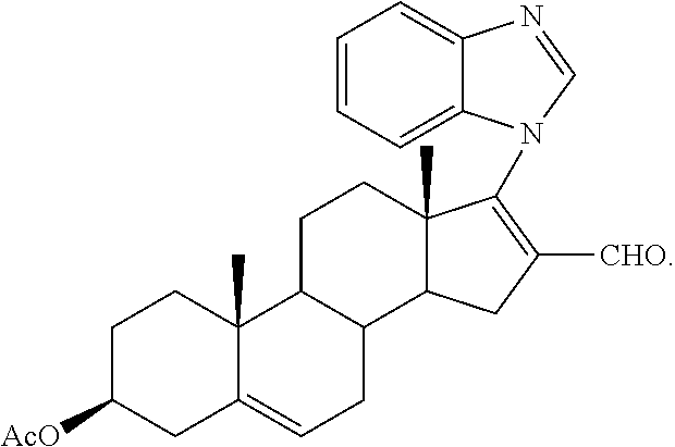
C1C([AcO])CC2=CCC3C(C2(C)C1)CCC1(C)C3CC([CHO])=C1N1C2=CC=CC=C2N=C1
